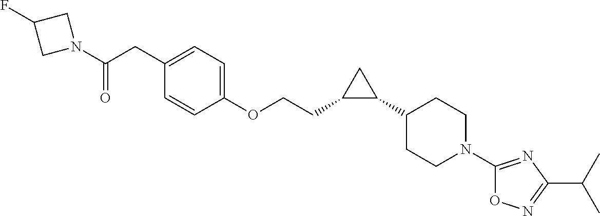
C1=CC(OCCC2C(C3CCN(C4=NC(C(C)C)=NO4)CC3)C2)=CC=C1CC(N1CC(F)C1)=O
